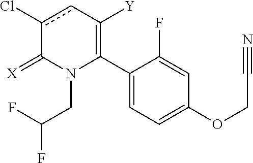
C1(C2=C([Y])cc(Cl)C(=[X])N2CC(F)F)=CC=C(OCC#N)C=C1F
